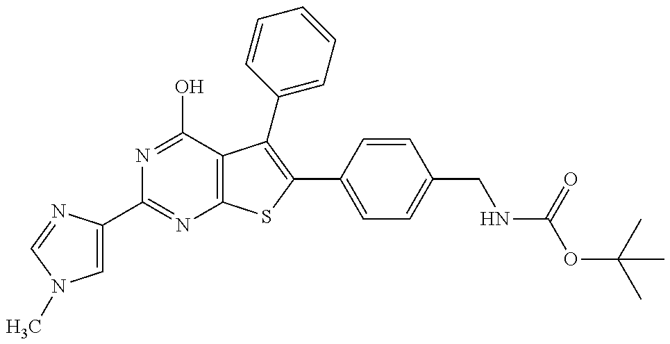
C1(C2=CN(C)C=N2)=NC2=C(C(O)=N1)C(C1=CC=CC=C1)=C(C1=CC=C(CNC(=O)OC(C)(C)C)C=C1)S2
